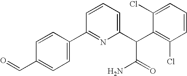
C1(C=O)=CC=C(C2=NC(C(C3=C(Cl)C=CC=C3Cl)C(=O)N)=CC=C2)C=C1
